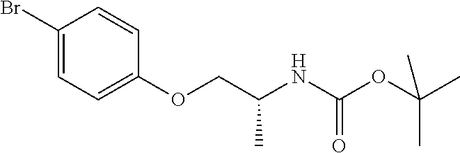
C1(Br)=CC=C(OCC(NC(OC(C)(C)C)=O)C)C=C1
